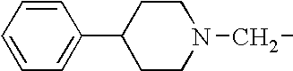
C1=CC=C(C2CCN(CC)CC2)C=C1
